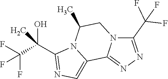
FC(F)(F)C(C1=NC=C2C3=NN=C(C(F)(F)F)N3CC(C)N21)(C)O
